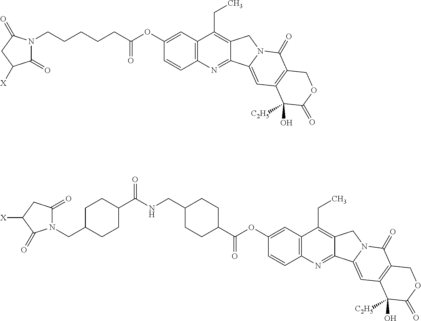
C1(=O)N(CCCCCC(OC2=CC3=C(C=C2)N=C2C(=C3CC)CN3C2=CC2=C(C3=O)COC(=O)C2(O)[C2H5])=O)C(=O)CC1[X].C1(C(OC2=CC3=C(C=C2)N=C2C(=C3CC)CN3C2=CC2=C(C3=O)COC(=O)C2(O)[C2H5])=O)CCC(CNC(C2CCC(CN3C(=O)CC([X])C3=O)CC2)=O)CC1
